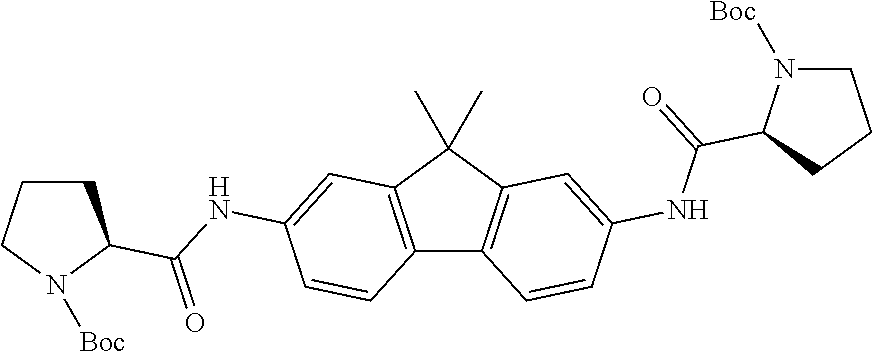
C12=C(C(C)(C)C3=C1C=CC(NC(=O)C1N([Boc])CCC1)=C3)C=C(NC(=O)C1CCCN1[Boc])C=C2
